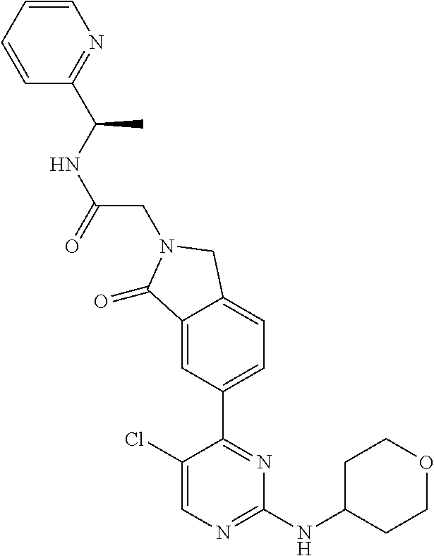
C1(Cl)=CN=C(NC2CCOCC2)N=C1C1=CC=C2C(=C1)C(=O)N(CC(NC(C)C1=NC=CC=C1)=O)C2
